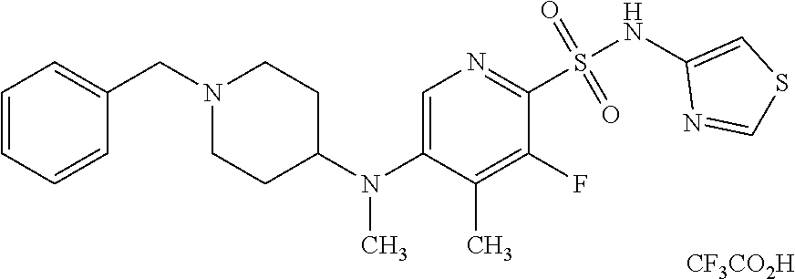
[CF3CO2H].C1=C(N(C2CCN(CC3=CC=CC=C3)CC2)C)C(C)=C(F)C(S(NC2=CSC=N2)(=O)=O)=N1
